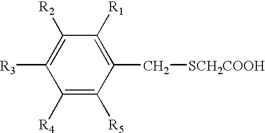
C1([R4])=C([R5])C(C[SCH2COOH])=C([R1])C([R2])=C1[R3]
